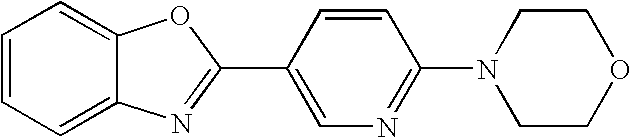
C1=CC=C2C(=C1)OC(C1=CN=C(N3CCOCC3)C=C1)=N2
